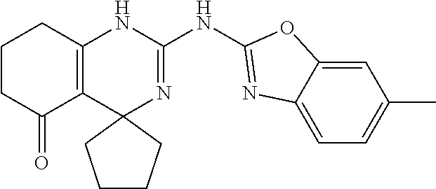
C1CC(=O)C2=C(C1)NC(NC1=NC3=CC=C(C)C=C3O1)=NC21CCCC1
